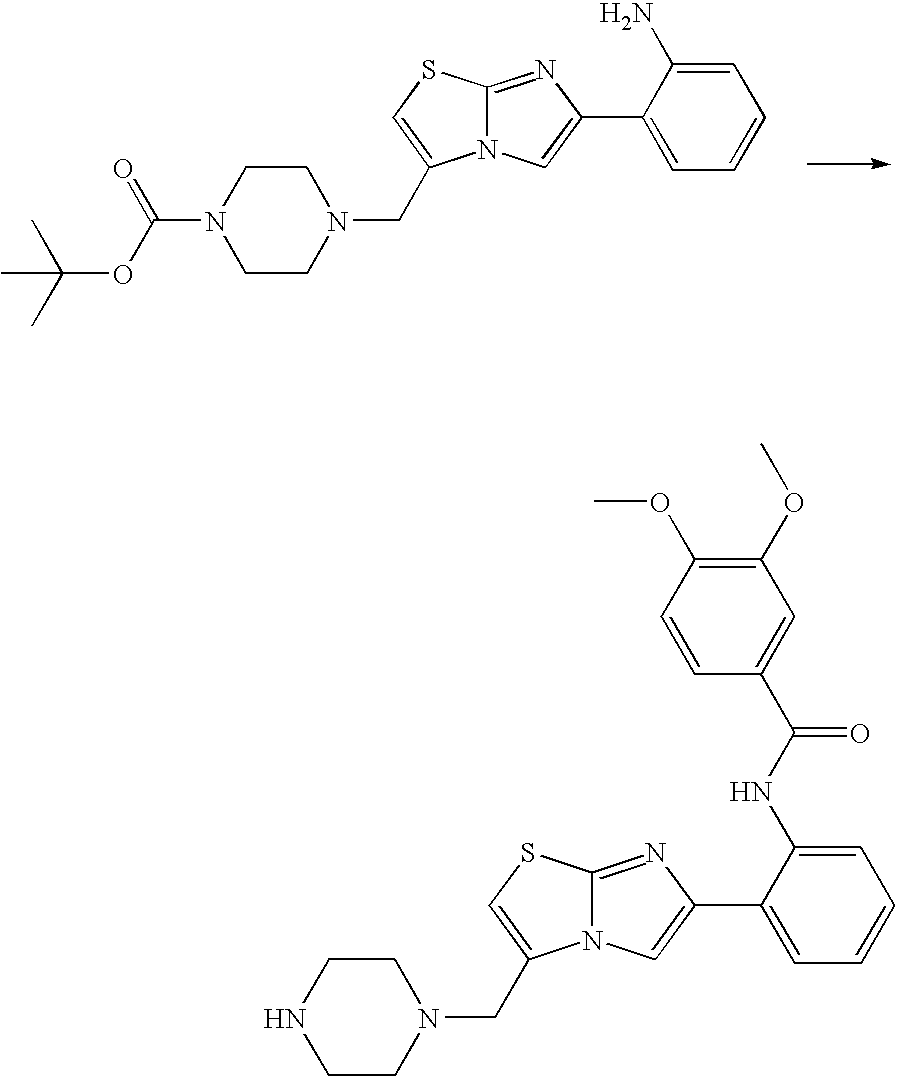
C12=NC(C3=CC=CC=C3N)=CN1C(CN1CCN(C(OC(C)(C)C)=O)CC1)=CS2.C12=NC(C3=CC=CC=C3NC(C3=CC(OC)=C(OC)C=C3)=O)=CN1C(CN1CCNCC1)=CS2
